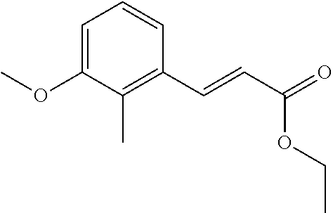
C1=C(OC)C(C)=C(C=CC(=O)OCC)C=C1
